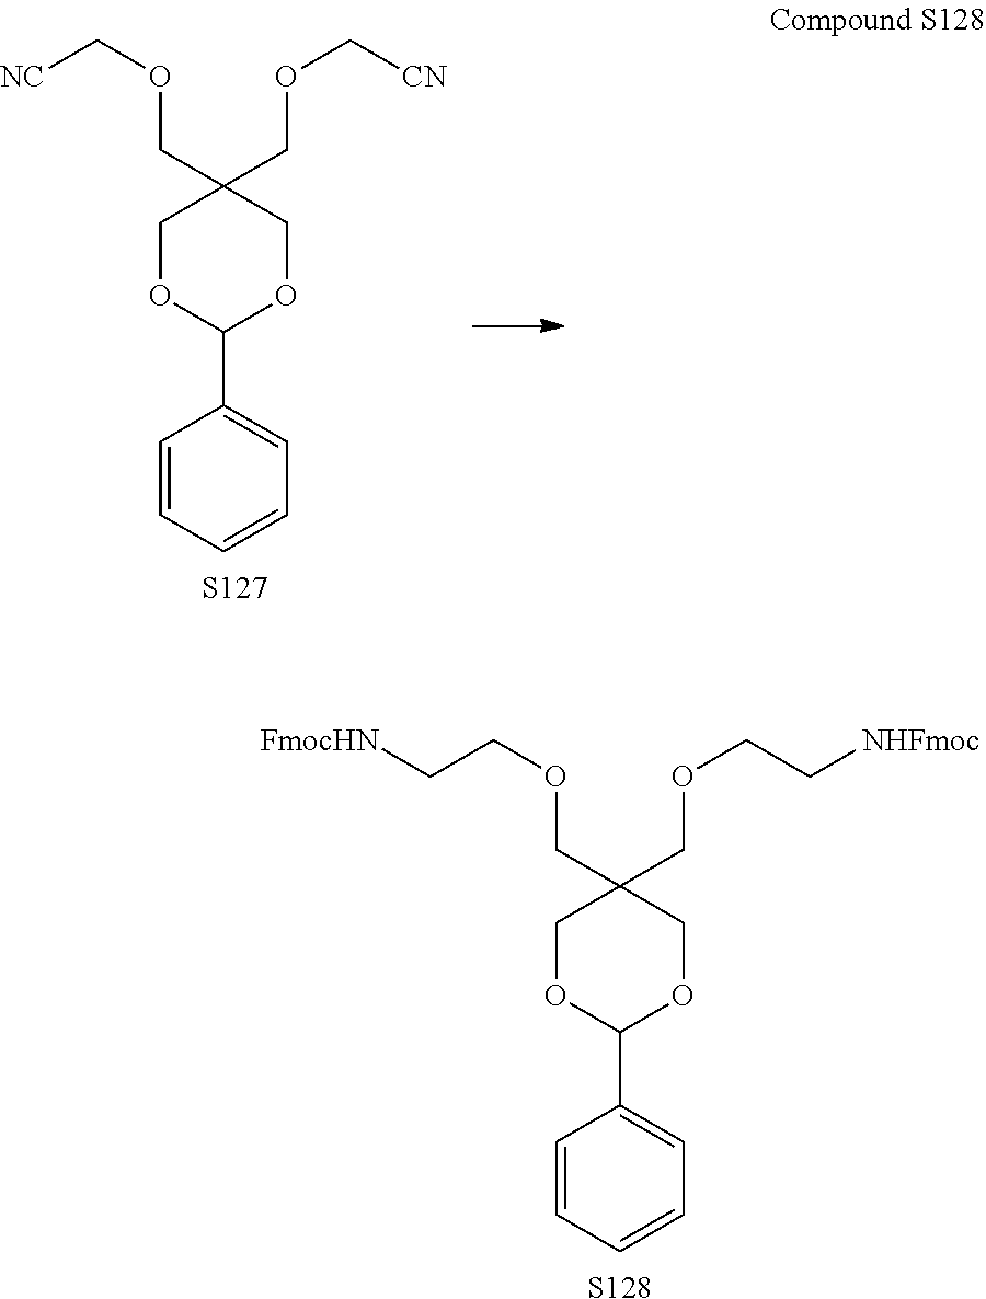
O(CC1(COC[CN])COC(C2=CC=CC=C2)OC1)C[NC].[S127].O(CC1(COCC[NHFmoc])COC(C2=CC=CC=C2)OC1)CC[FmocHN].[S128]
